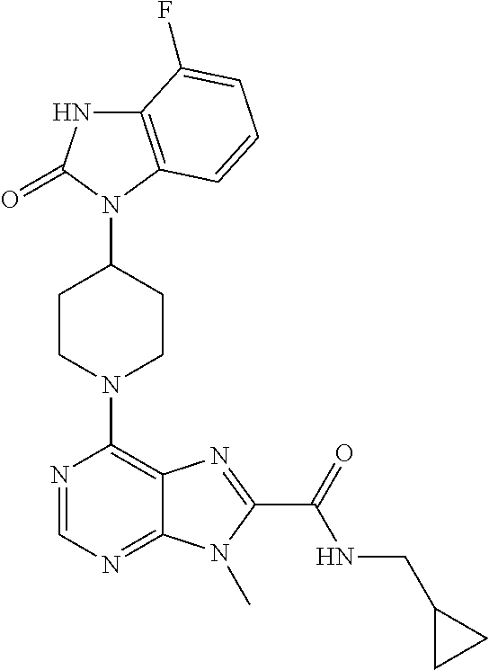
C12=C(N(C3CCN(C4=C5C(=NC=N4)N(C)C(C(NCC4CC4)=O)=N5)CC3)C(=O)N1)C=CC=C2F
